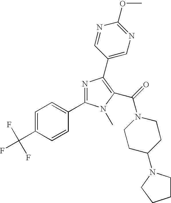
C1=C(C(F)(F)F)C=CC(C2=NC(C3=CN=C(OC)N=C3)=C(C(=O)N3CCC(N4CCCC4)CC3)N2C)=C1
